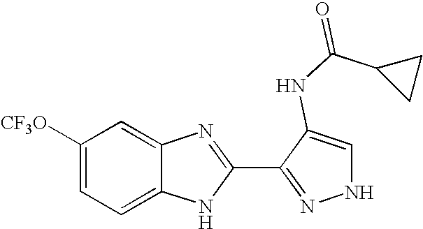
C1=C2C(=CC([CF3O])=C1)N=C(C1=NNC=C1NC(C1CC1)=O)N2
